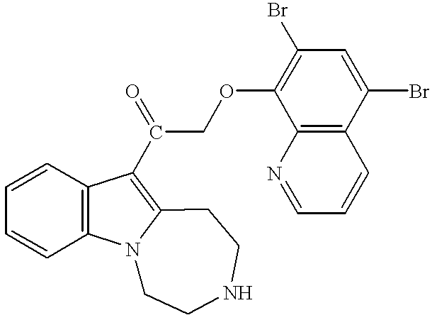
C1=CC2=C(C=C1)C(C(COC1=C(Br)C=C(Br)C3=C1N=CC=C3)=O)=C1N2CCNCC1
